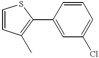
C1(C2=C(C)C=CS2)=CC(Cl)=CC=C1
